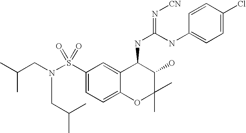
N(C(NC1=CC=C(Cl)C=C1)=N[CN])C1C2=CC(S(N(CC(C)C)CC(C)C)(=O)=O)=CC=C2OC(C)(C)C1O
